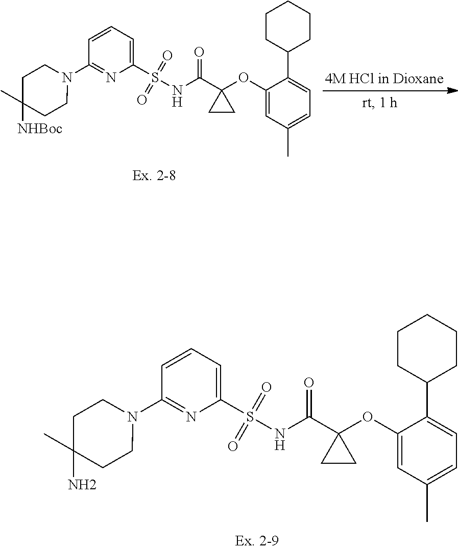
C1=CC(N2CCC([NHBoc])(C)CC2)=NC(S(NC(=O)C2(OC3=CC(C)=CC=C3C3CCCCC3)CC2)(=O)=O)=C1.C1=CC(N2CCC(N)(C)CC2)=NC(S(NC(=O)C2(OC3=CC(C)=CC=C3C3CCCCC3)CC2)(=O)=O)=C1
